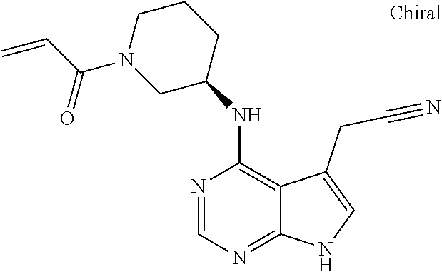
C1(NC2=C3C(=NC=N2)NC=C3CC#N)CCCN(C(C=C)=O)C1
